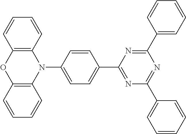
C12=C(C=CC=C1)OC1=C(N2C2=CC=C(C3=NC(C4=CC=CC=C4)=NC(C4=CC=CC=C4)=N3)C=C2)C=CC=C1
